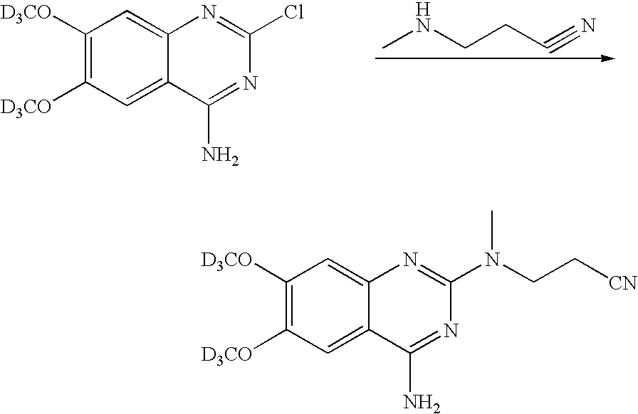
CNCCC#N.C1([D3CO])=C([D3CO])C=C2C(=C1)N=C(Cl)N=C2N.C1([D3CO])=C([D3CO])C=C2C(=C1)N=C(N(CC[CN])C)N=C2N
